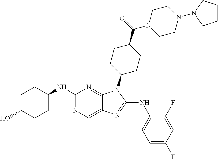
N1=C(NC2CCC(O)CC2)N=C2C(=C1)N=C(NC1=CC=C(F)C=C1F)N2C1CCC(C(=O)N2CCN(N3CCCC3)CC2)CC1
